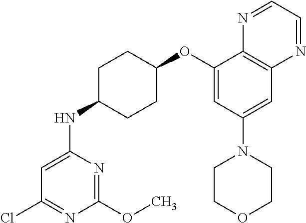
C1(OC2CCC(NC3=CC(Cl)=NC(OC)=N3)CC2)=CC(N2CCOCC2)=CC2=C1N=CC=N2
